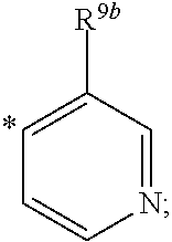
C1=C([R9b])C=NC=C1
